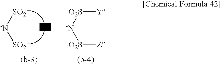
[SO2][-N][SO2].[O2S]([-N][O2S][Z])[Y]
